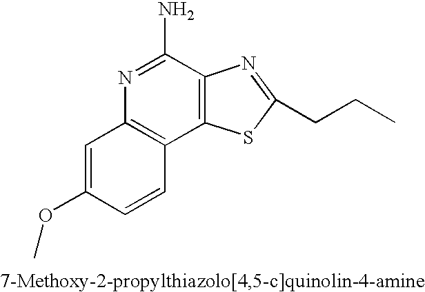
C12=C(C3=C(C(N)=N1)N=C(CCC)S3)C=CC(OC)=C2
